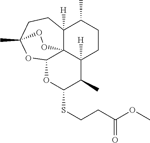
S(CCC(OC)=O)C1OC2OC3(C)CCC4([H])C(C)CCC([H])(C1C)C24OO3
